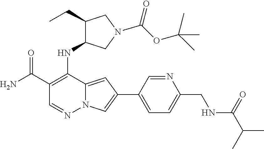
C1(C(N)=O)=C(NC2C(CC)CN(C(OC(C)(C)C)=O)C2)C2=CC(C3=CC=C(CNC(C(C)C)=O)N=C3)=CN2N=C1
